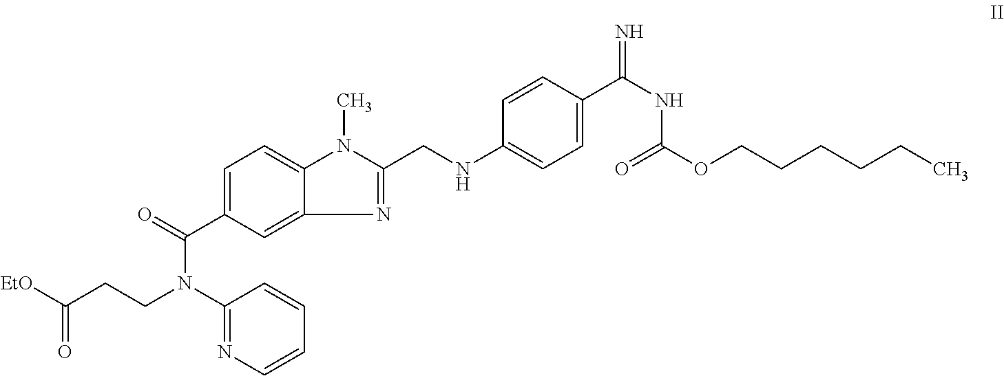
C(=O)([EtO])CCN(C1=NC=CC=C1)C(=O)C1=CC=C2N(C)C(CNC3=CC=C(C(NC(=O)OCCCCCC)=N)C=C3)=NC2=C1
